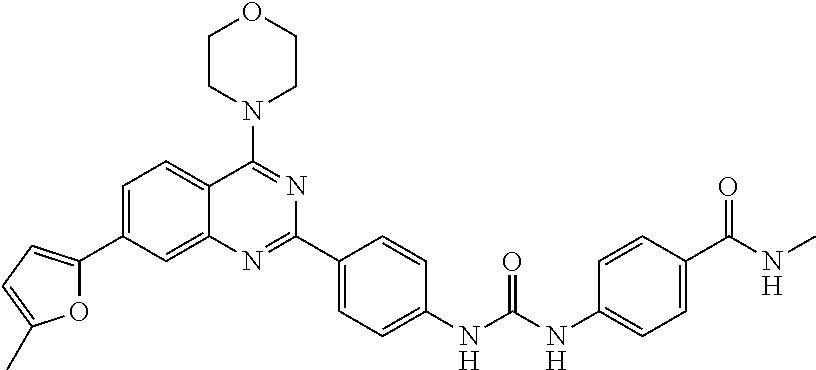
C1=C(C2=CC=C(C)O2)C=C2C(=C1)C(N1CCOCC1)=NC(C1=CC=C(NC(NC3=CC=C(C(NC)=O)C=C3)=O)C=C1)=N2
